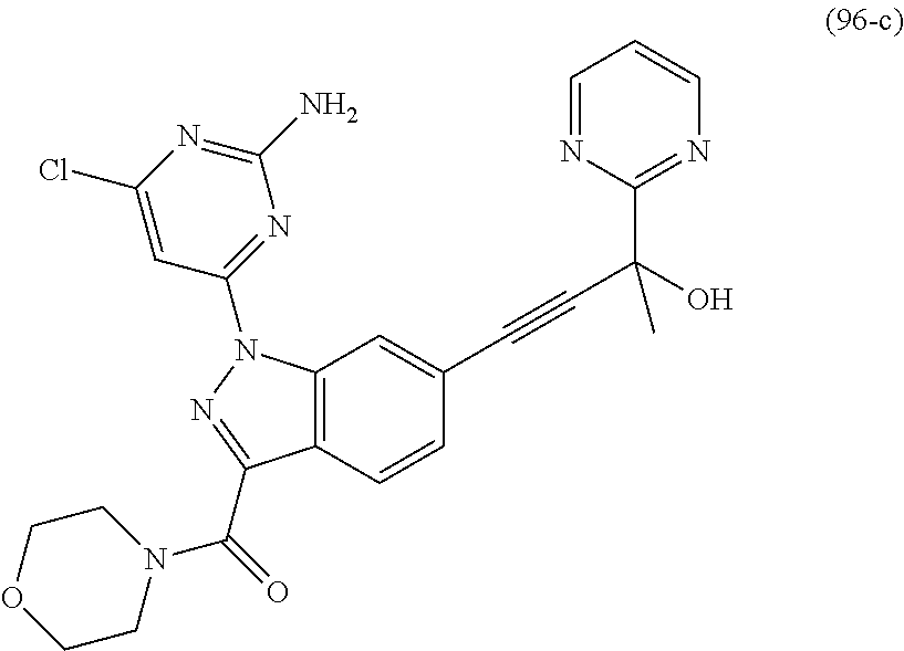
C12=C(C=CC(C#CC(C3=NC=CC=N3)(C)O)=C1)C(C(=O)N1CCOCC1)=NN2C1=NC(N)=NC(Cl)=C1
